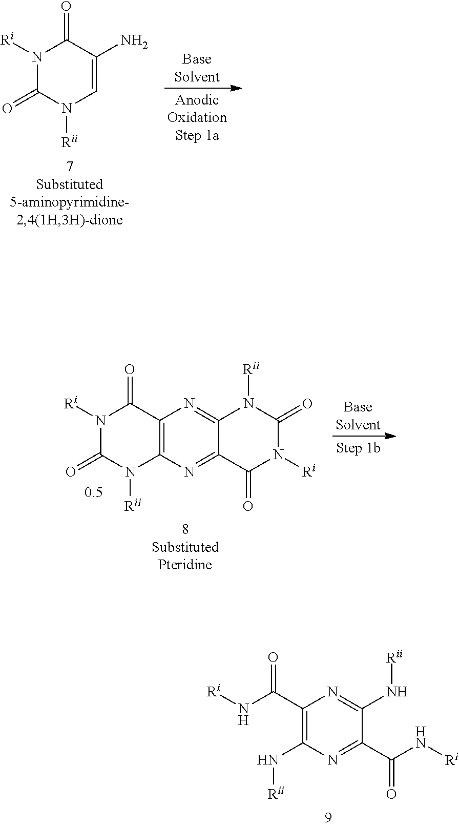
N(C(C1=C(N[Rii])N=C(C(N[Ri])=O)C(N[Rii])=N1)=O)[Ri].N1([Ri])C(=O)N([Rii])C=C(N)C1=O.N1([Ri])C(=O)N([Rii])C2=C(C1=O)N=C1C(=N2)C(=O)N([Ri])C(=O)N1[Rii]
